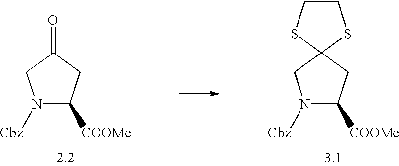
N1([Cbz])C([COOMe])CC2(C1)SCCS2.N1([Cbz])C([COOMe])CC(=O)C1
